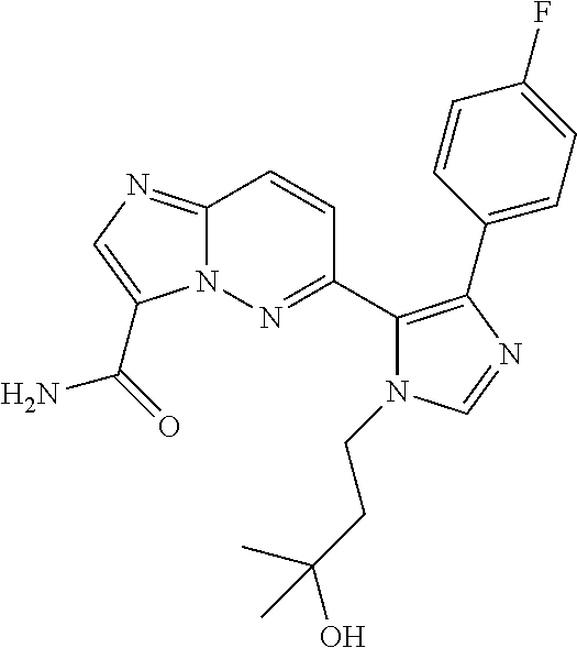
C12=NC=C(C(=O)N)N1N=C(C1=C(C3=CC=C(F)C=C3)N=CN1CCC(O)(C)C)C=C2
